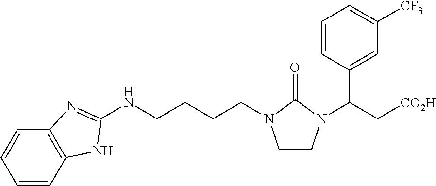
C1=CC2=C(C=C1)N=C(NCCCCN1CCN(C(C3=CC([CF3])=CC=C3)C[CO2H])C1=O)N2
